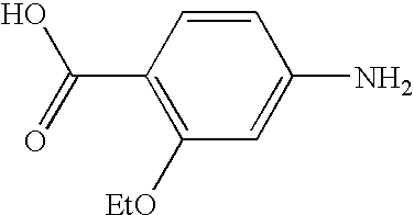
C1=CC(N)=CC([EtO])=C1C(O)=O
